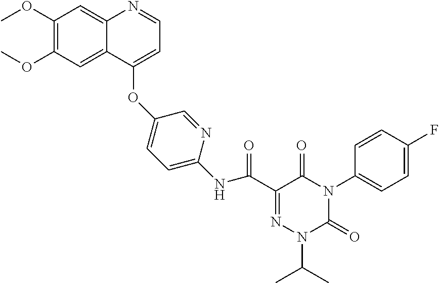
C1(OC)=C(OC)C=C2C(=C1)N=CC=C2OC1=CC=C(NC(C2=NN(C(C)C)C(=O)N(C3=CC=C(F)C=C3)C2=O)=O)N=C1
